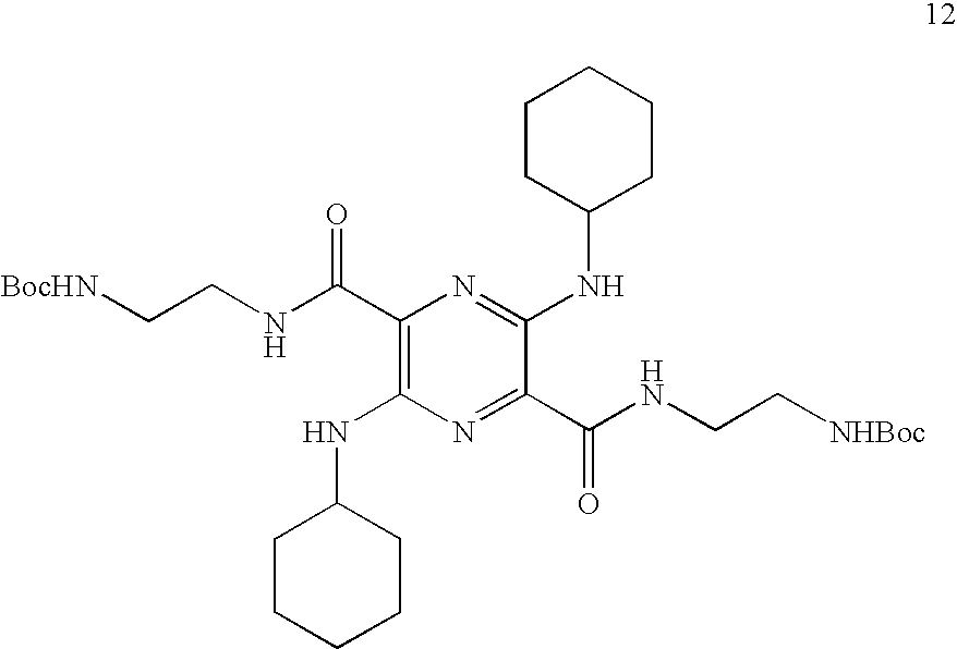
C1(C(NCC[BocHN])=O)=C(NC2CCCCC2)N=C(C(NCC[NHBoc])=O)C(NC2CCCCC2)=N1
